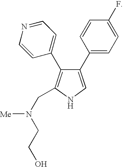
C1(C2=CC=C(F)C=C2)=CNC(CN([Me])CCO)=C1C1=CC=NC=C1
